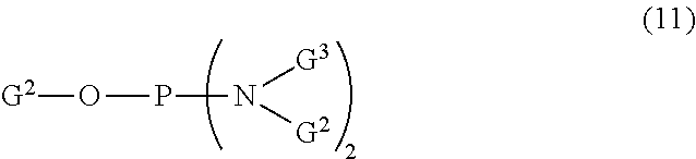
[G2]OPN([G2])[G3]
